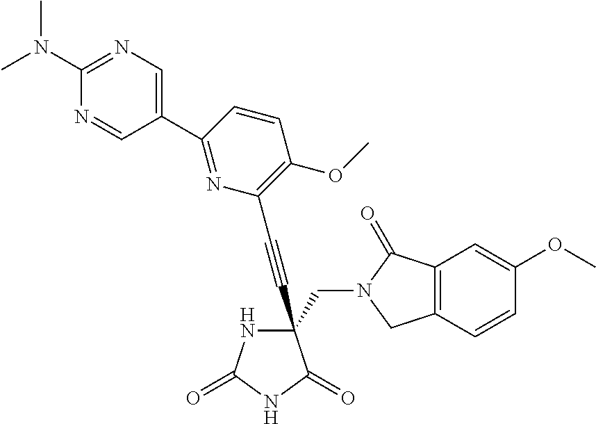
N1C(=O)NC(=O)C1(C#CC1=C(OC)C=CC(C2=CN=C(N(C)C)N=C2)=N1)CN1C(=O)C2=C(C1)C=CC(OC)=C2
